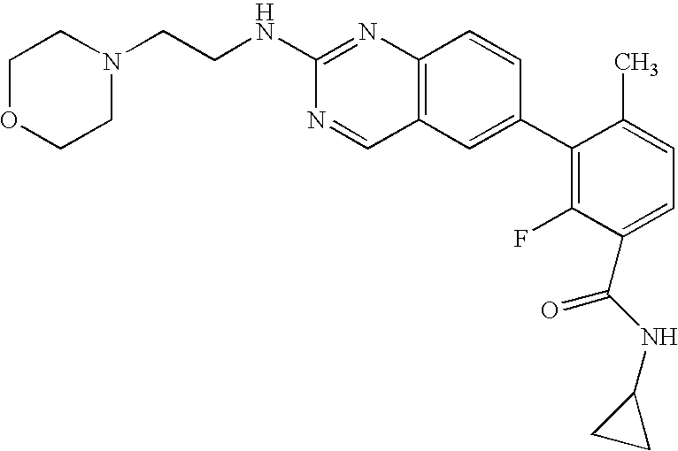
C1OCCN(CCNC2=NC3=C(C=N2)C=C(C2=C(F)C(C(NC4CC4)=O)=CC=C2C)C=C3)C1
